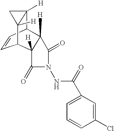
C12([H])C3C=CC(C4([H])C3([H])C(=O)N(NC(C3=CC=CC(Cl)=C3)=O)C4=O)C1([H])C2
